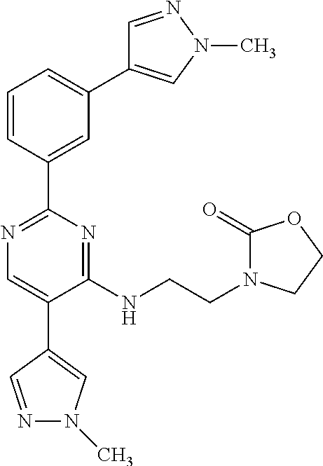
C1=CC(C2=NC=C(C3=CN(C)N=C3)C(NCCN3C(=O)OCC3)=N2)=CC(C2=CN(C)N=C2)=C1
